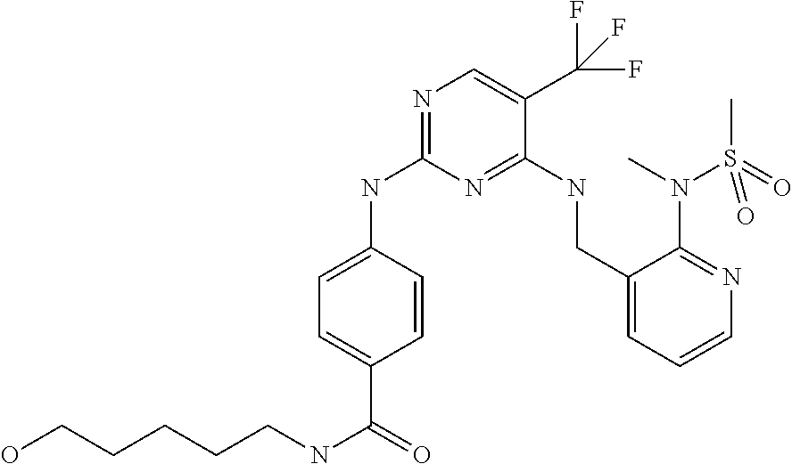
N1=C(NC2=CC=C(C(=O)NCCCCCO)C=C2)N=C(NCC2=CC=CN=C2N(C)S(C)(=O)=O)C(C(F)(F)F)=C1
